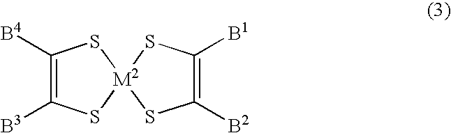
C1([B4])=C([B3])S[M2]2(S1)SC([B2])=C([B1])S2
